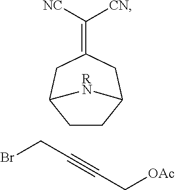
C1(=C([CN])[NC])CC2CCC(C1)[RN]2.BrCC#CC[OAc]
